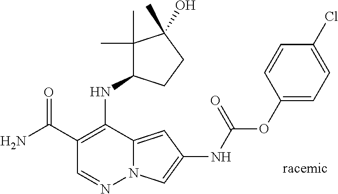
O=C(C1=C(NC2C(C)(C)C(C)(O)CC2)C2=CC(NC(OC3=CC=C(Cl)C=C3)=O)=CN2N=C1)N
